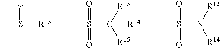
CS([R13])=O.CS(C([R13])([R15])[R14])(=O)=O.CS(N([R13])[R14])(=O)=O
